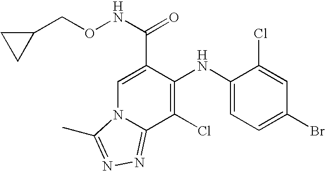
C1(NC2=C(Cl)C3=NN=C(C)N3C=C2C(NOCC2CC2)=O)=CC=C(Br)C=C1Cl
